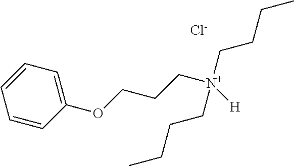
C1=CC(OCCC[N+](CCCC)(CCCC)[H])=CC=C1.[Cl-]
